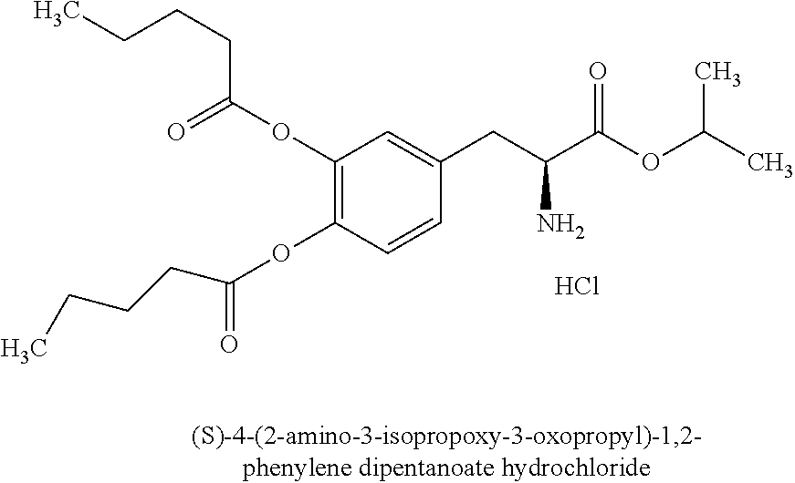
CCCCC(=O)OC1=C(OC(=O)CCCC)C=C(CC(N)C(OC(C)C)=O)C=C1.Cl
